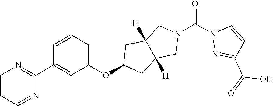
C1=CC=NC(C2=CC(OC3CC4([H])C([H])(C3)CN(C(N3N=C(C(O)=O)C=C3)=O)C4)=CC=C2)=N1
